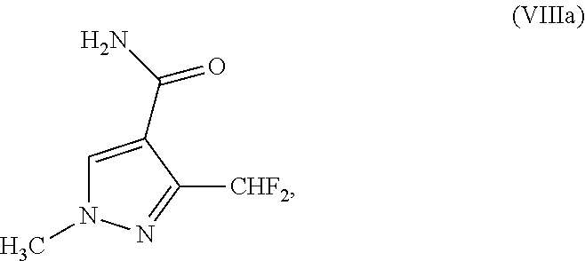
C1=C(C(=O)N)C([CHF2])=NN1C
